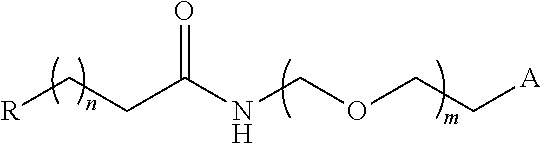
[R]CCC(NCOCC[A])=O
